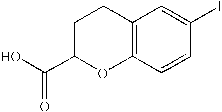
C12=C(C=CC([l])=C1)OC(C(O)=O)CC2
